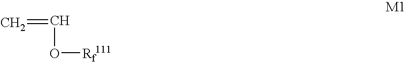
C=CO[Rf111]
